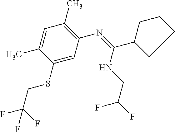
C1(SCC(F)(F)F)=CC(N=C(C2CCCC2)NCC(F)F)=C(C)C=C1C
